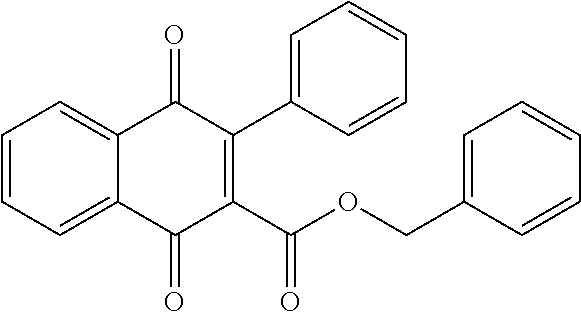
C1=CC=C2C(=C1)C(=O)C(C1=CC=CC=C1)=C(C(OCC1=CC=CC=C1)=O)C2=O
